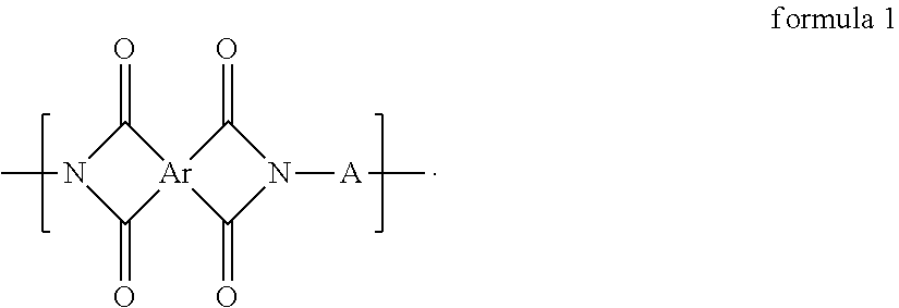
C1(=O)N(C)C(=O)[Ar]12C(=O)N([A]C)C2=O
